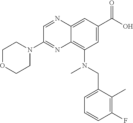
C1OCCN(C2=NC3=C(N(CC4=CC=CC(F)=C4C)C)C=C(C(O)=O)C=C3N=C2)C1
